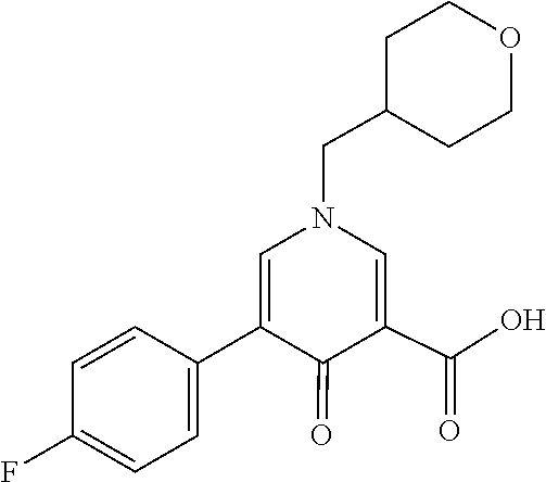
C1=CC(F)=CC=C1C1=CN(CC2CCOCC2)C=C(C(=O)O)C1=O
